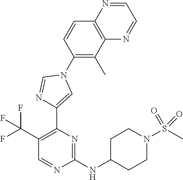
C1(C(F)(F)F)=C(C2=CN(C3=C(C)C4=C(C=C3)N=CC=N4)C=N2)N=C(NC2CCN(S(C)(=O)=O)CC2)N=C1
